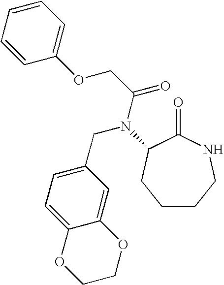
C1OC2=CC(CN(C(COC3=CC=CC=C3)=O)C3C(=O)NCCCC3)=CC=C2OC1
